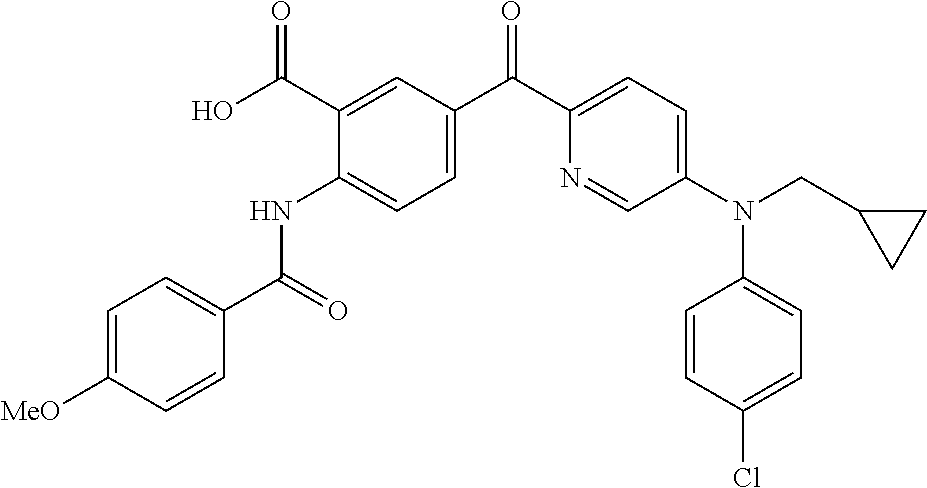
C1=C([MeO])C=CC(C(=O)NC2=CC=C(C(C3=CC=C(N(CC4CC4)C4=CC=C(Cl)C=C4)C=N3)=O)C=C2C(O)=O)=C1
